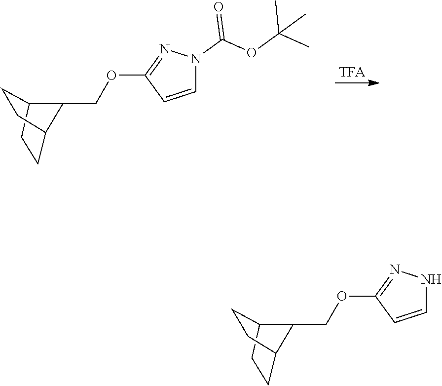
C1CC2CCC1C2COC1=NN(C(OC(C)(C)C)=O)C=C1.C1CC2CCC1C2COC1=NNC=C1
